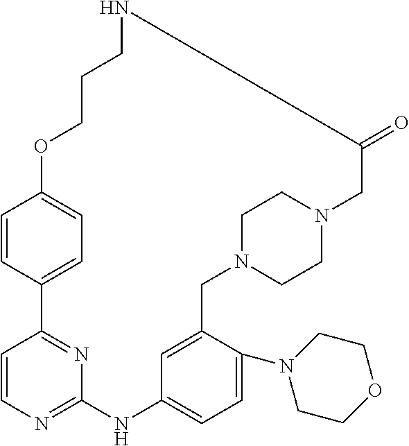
C1=CC2=CC=C1OCCCNC(=O)CN1CCN(CC3=CC(=CC=C3N3CCOCC3)NC3=NC=CC2=N3)CC1
